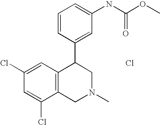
Cl.C1=CC(C2C3=C(CN(C)C2)C(Cl)=CC(Cl)=C3)=CC(NC(OC)=O)=C1
